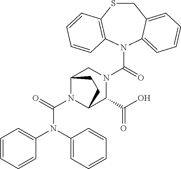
N1(C(=O)N2CC3N(C(=O)N(C4=CC=CC=C4)C4=CC=CC=C4)C(C2C(O)=O)CC3)C2=CC=CC=C2CSC2=C1C=CC=C2
